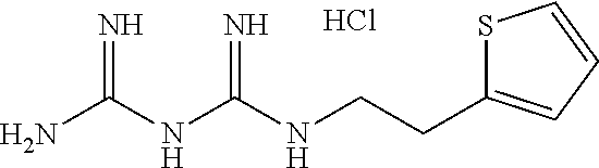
Cl.C(C1=CC=CS1)CNC(NC(N)=N)=N
